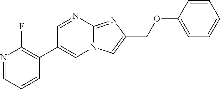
C1=NC2=NC(COC3=CC=CC=C3)=CN2C=C1C1=C(F)N=CC=C1
